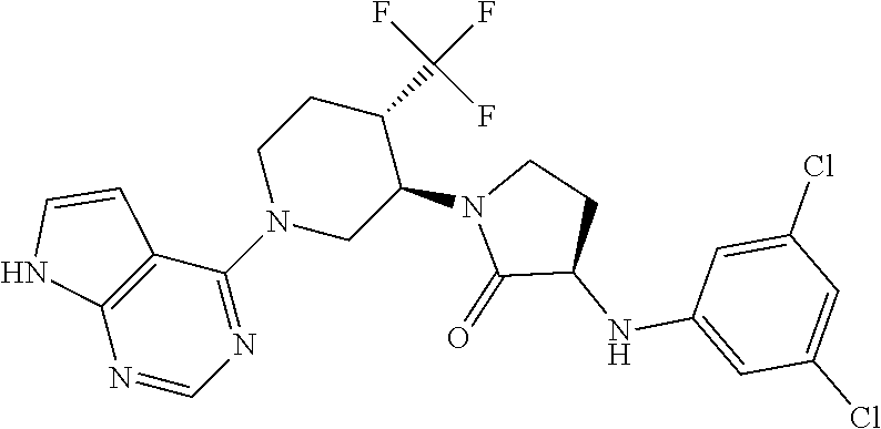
N1=CN=C(N2CC(N3C(=O)C(NC4=CC(Cl)=CC(Cl)=C4)CC3)C(C(F)(F)F)CC2)C2=C1NC=C2
